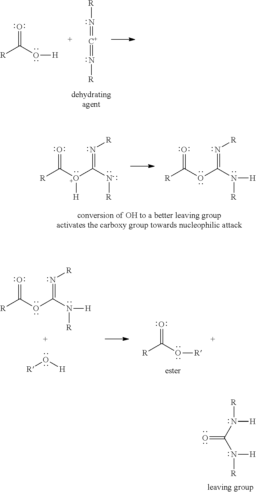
[R]C(O[H])=O.[R]N=[C+]=N[R].[R]C([O+]([H])C([N-][R])=N[R])=O.[R]C(OC(N([R])[H])=N[R])=O.[R]C(OC(N([R])[H])=N[R])=O.[R]O[H].[R]C(O[R])=O.N(C(N([R])[H])=O)([R])[H]
